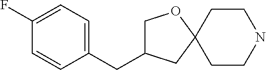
C1(CC2COC3(C2)CCNCC3)=CC=C(F)C=C1
